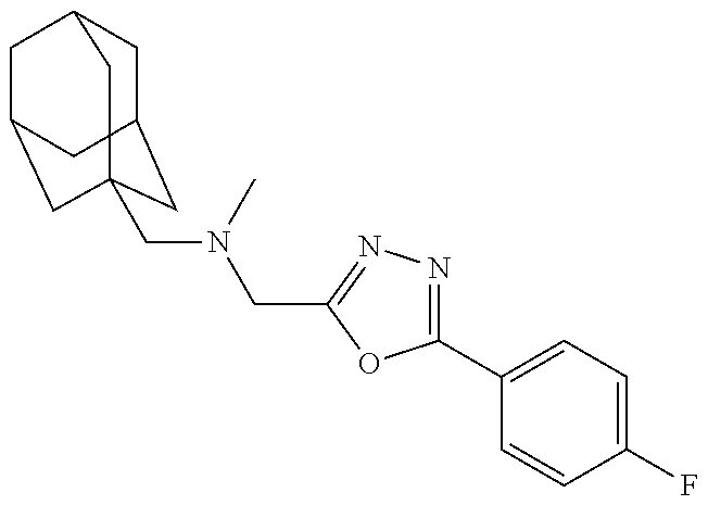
C1C2CC3(CN(C)CC4=NN=C(C5=CC=C(F)C=C5)O4)CC(CC1C3)C2
